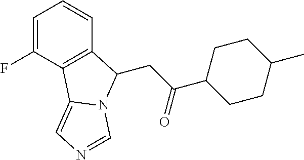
C1=C(F)C2=C(C=C1)C(CC(=O)C1CCC(C)CC1)N1C2=CN=C1
